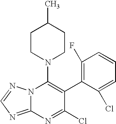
C1CN(C2=C(C3=C(F)C=CC=C3Cl)C(Cl)=NC3=NC=NN23)CCC1C
